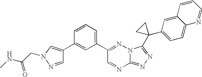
C12=NN=C(C3(C4=CC=C5C(=C4)C=CC=N5)CC3)N1N=C(C1=CC=CC(C3=CN(CC(NC)=O)N=C3)=C1)C=N2
